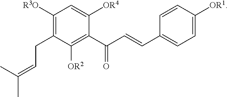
C1([R3O])=C(CC=C(C)C)C([OR2])=C(C(C=CC2=CC=C([OR1])C=C2)=O)C([OR4])=C1
